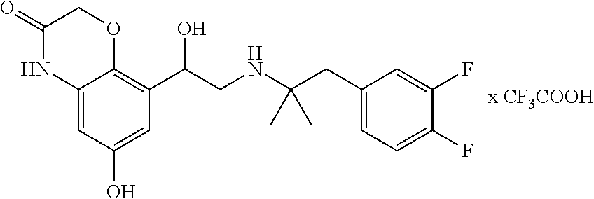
C12=CC(O)=CC(C(CNC(CC3=CC=C(F)C(F)=C3)(C)C)O)=C1OCC(=O)N2
